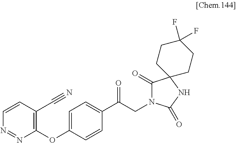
C1(OC2=C(C#N)C=CN=N2)=CC=C(C(CN2C(=O)C3(NC2=O)CCC(F)(F)CC3)=O)C=C1
